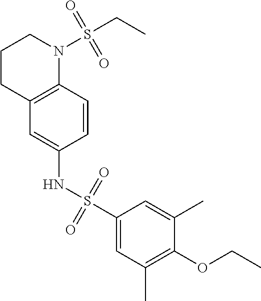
C1(S(NC2=CC3=C(C=C2)N(S(CC)(=O)=O)CCC3)(=O)=O)=CC(C)=C(OCC)C(C)=C1
